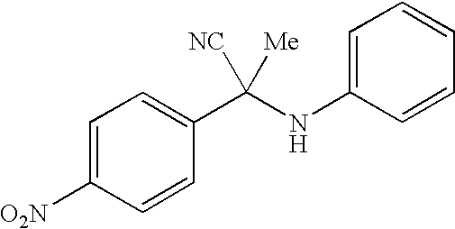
C1=C([O2N])C=CC(C(NC2=CC=CC=C2)([NC])[Me])=C1
